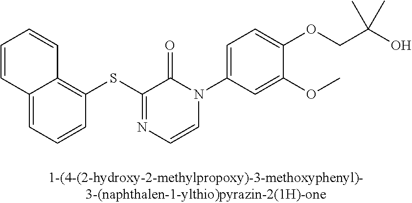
C1=CC2=CC=CC(SC3=NC=CN(C4=CC=C(OCC(O)(C)C)C(OC)=C4)C3=O)=C2C=C1
